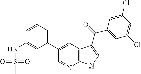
C1(C2=CC3=C(N=C2)NC=C3C(=O)C2=CC(Cl)=CC(Cl)=C2)=CC=CC(NS(C)(=O)=O)=C1
